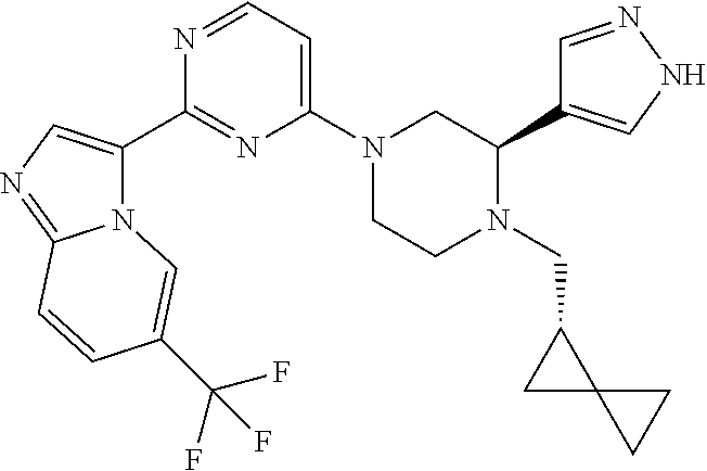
N12C(C3=NC(N4CCN(CC5CC56CC6)C(C5=CNN=C5)C4)=CC=N3)=CN=C1C=CC(C(F)(F)F)=C2
